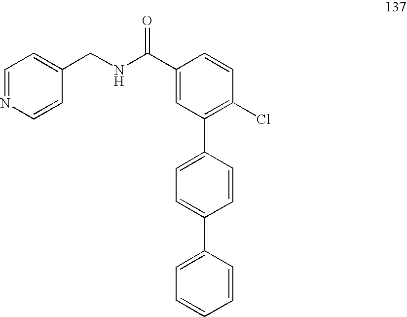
C1(C(NCC2=CC=NC=C2)=O)=CC(C2=CC=C(C3=CC=CC=C3)C=C2)=C(Cl)C=C1
